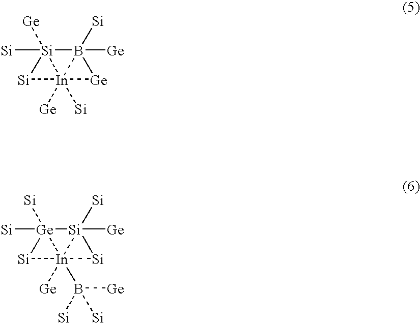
[Si]12([Si])([Ge])[Si][In]13([Ge])([Si])B2([Ge])([Si])[Ge]3.[Ge]12([Si])([Si])[Si][In]13([Ge])(B([Si])([Si])[Ge])[Si]2([Ge])([Si])[Si]3
